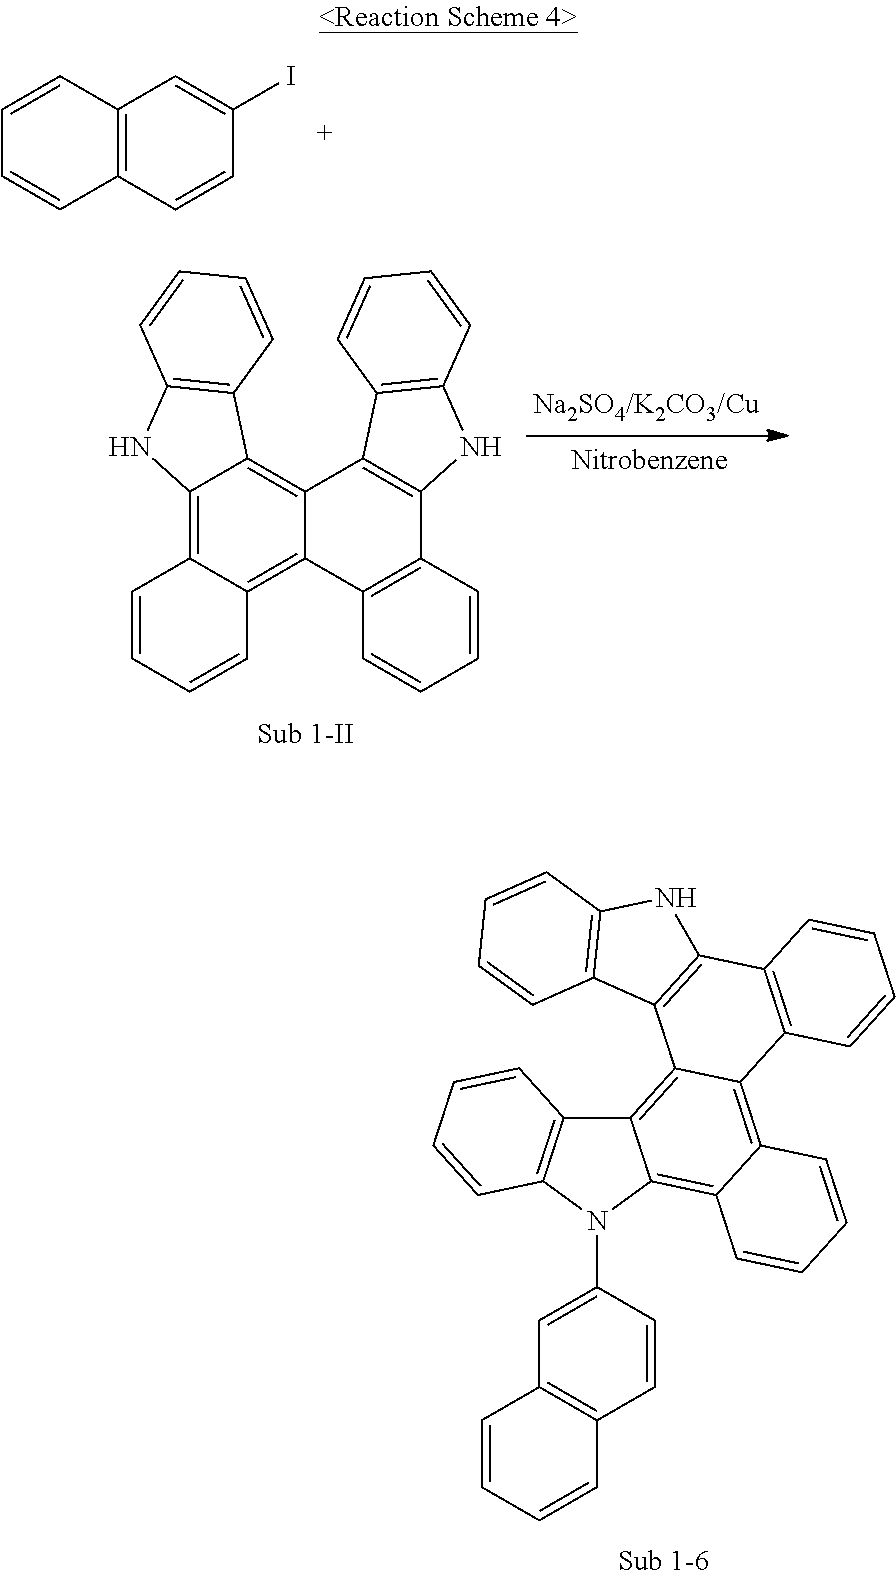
C12=C3C(=C4C(=C1N(C1=CC5=C(C=C1)C=CC=C5)C1=C2C=CC=C1)C=CC=C4)C1=C(C2=C3C3=C(N2)C=CC=C3)C=CC=C1.C1=CC2=C(C=C1)C=CC(I)=C2.C12=C3C(=C4C(=C1C1=C(N2)C=CC=C1)C1=C(C2=C4C=CC=C2)NC2=C1C=CC=C2)C=CC=C3
